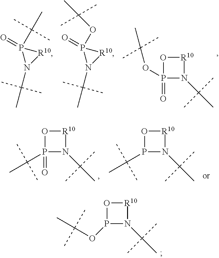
[R10]1P(=O)(C(C)(C)C)N1C(C)(C)C.[R10]1P(=O)(OC(C)(C)C)N1C(C)(C)C.O1P(=O)(OC(C)(C)C)N(C(C)(C)C)[R10]1.O1P(=O)(C(C)(C)C)N(C(C)(C)C)[R10]1.O1P(C(C)(C)C)N(C(C)(C)C)[R10]1.O1P(OC(C)(C)C)N(C(C)(C)C)[R10]1
